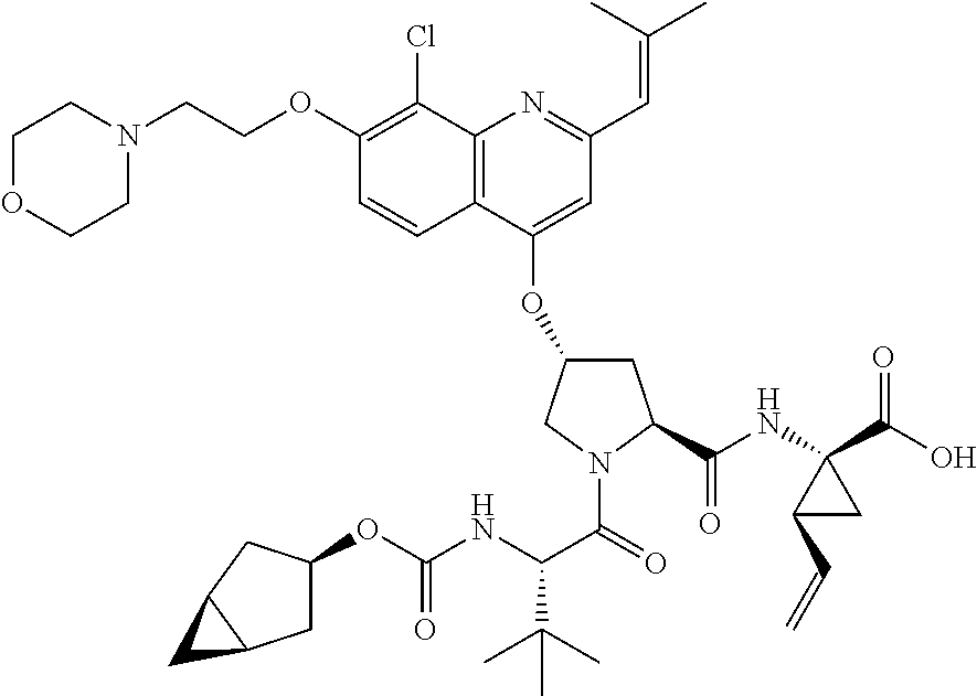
C1OCCN(CCOC2=C(Cl)C3=C(C=C2)C(OC2CC(C(=O)NC4(C(=O)O)C(C=C)C4)N(C(C(NC(=O)OC4CC5C(C4)C5)C(C)(C)C)=O)C2)=CC(C=C(C)C)=N3)C1
